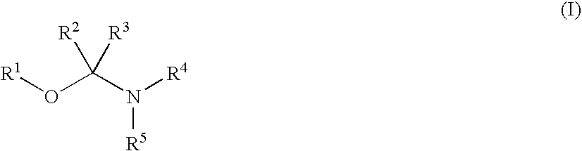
[R1]OC(N([R4])[R5])([R2])[R3]
